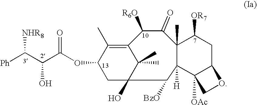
C12=C(C)C(OC(C(C([Ph])[NHR8])O)=O)CC(O)(C1(C)C)C([BzO])C1([H])C(C)(C(=O)C2[R6O])C([OR7])CC2C1([OAc])CO2
